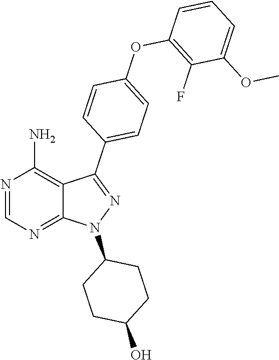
N1(C2CCC(O)CC2)N=C(C2=CC=C(OC3=C(F)C(OC)=CC=C3)C=C2)C2=C(N)N=CN=C12
